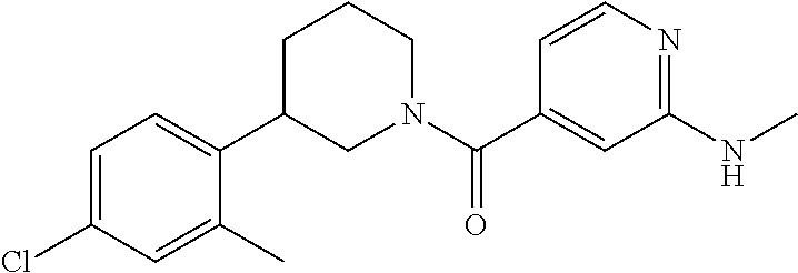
C1=C(C2CCCN(C(C3=CC(NC)=NC=C3)=O)C2)C(C)=CC(Cl)=C1
